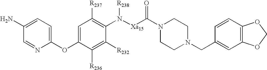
C1(OC2=CC([R237])=C(N([R238])[Xa15]C(N3CCN(CC4=CC5=C(C=C4)OCO5)CC3)=O)C([R232])=C2[R236])=CC=C(N)C=N1
